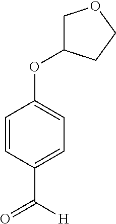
C1(C(=O)[H])=CC=C(OC2COCC2)C=C1
